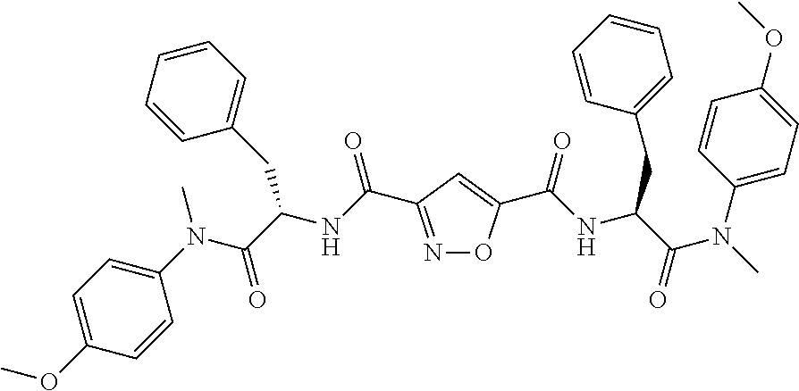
C1(N(C(C(NC(=O)C2=NOC(C(NC(C(N(C)C3=CC=C(OC)C=C3)=O)CC3=CC=CC=C3)=O)=C2)CC2=CC=CC=C2)=O)C)=CC=C(OC)C=C1
